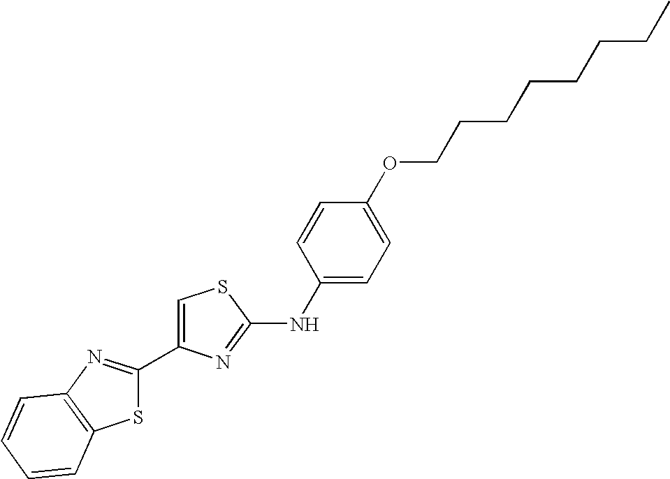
S1C(C2=CSC(NC3=CC=C(OCCCCCCCC)C=C3)=N2)=NC2=C1C=CC=C2
